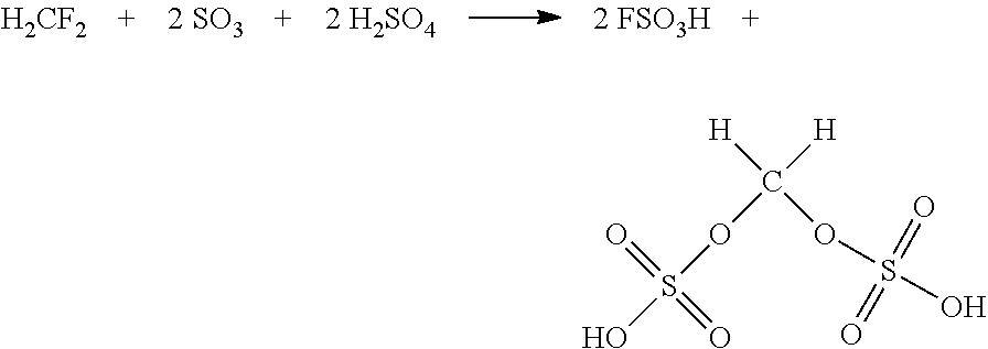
[H2CF2].S(=O)(=O)(O)OC([H])([H])OS(=O)(=O)O
